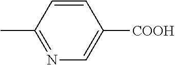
C1=CC(C)=NC=C1[COOH]
